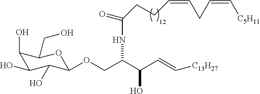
C1(O)C(O)C(O)C(OCC(C(C=C[C13H27])O)NC(=O)CCC=CCC=C[C5H11])OC1CO
